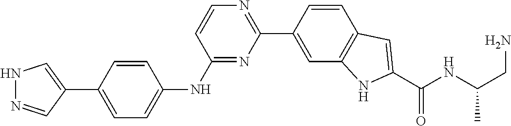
C1=C(C2=CNN=C2)C=CC(NC2=NC(C3=CC4=C(C=C3)C=C(C(NC(CN)C)=O)N4)=NC=C2)=C1
